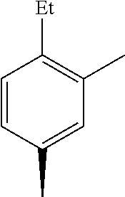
C1=CC(C)=CC(C)=C1[Et]
